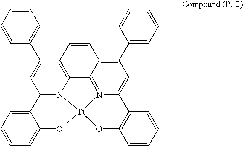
C1=CC=CC(C2=CC3=N4C5=C2C=CC2=C(C6=CC=CC=C6)C=C6N(=C52)[Pt]4(OC2=CC=CC=C32)OC2=C6C=CC=C2)=C1
